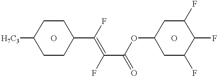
[H7C3]C1CCC(C(=C(C(OC2CC(F)C(F)C(F)C2)=O)F)F)CC1.O.O
